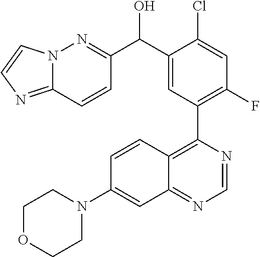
N12C(=NC=C1)C=CC(C(C1=CC(C3=C4C(=NC=N3)C=C(N3CCOCC3)C=C4)=C(F)C=C1Cl)O)=N2
